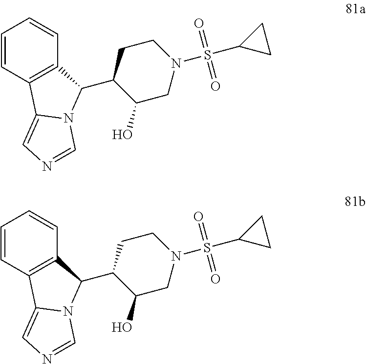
C1=CC2=C(C=C1)C(C1C(O)CN(S(C3CC3)(=O)=O)CC1)N1C2=CN=C1.C1=CC2=C(C=C1)C(C1C(O)CN(S(C3CC3)(=O)=O)CC1)N1C2=CN=C1
